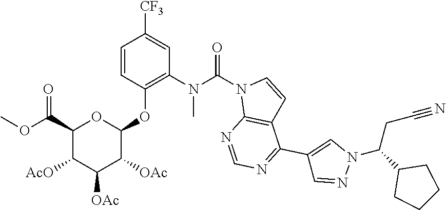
C1=CC(OC2OC(C(OC)=O)C([AcO])C([OAc])C2[OAc])=C(N(C(N2C3=C(C=C2)C(C2=CN(C(C4CCCC4)CC#N)N=C2)=NC=N3)=O)C)C=C1[CF3]
